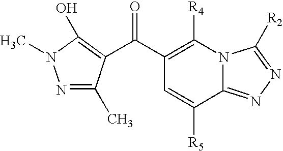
C1(C(=O)C2=C(O)N(C)N=C2C)=C([R4])N2C(=NN=C2[R2])C([R5])=C1
